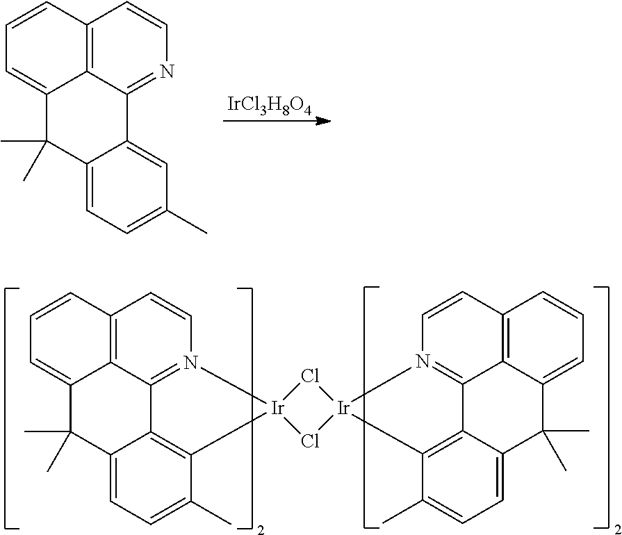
[IrCl3H8O4].C1=CC2=C3C(=C1)C(C)(C)C1=CC=C(C)C=C1C3=NC=C2.C1=CC2=C3C(=C1)C(C)(C)C1=CC=C(C)C4=C1C3=N(C=C2)[Ir]41Cl[Ir]2(Cl1)N1=C3C4=C(C=C1)C=CC=C4C(C)(C)C1=CC=C(C)C2=C31
